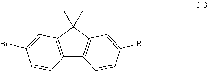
C12=C(C(C)(C)C3=C1C=CC(Br)=C3)C=C(Br)C=C2
